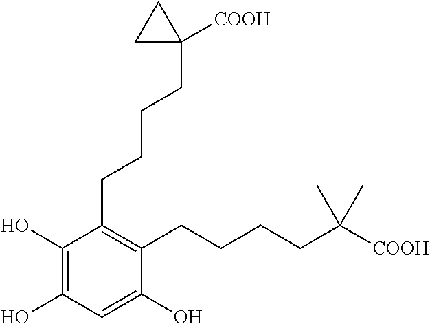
C1(O)=C(O)C=C(O)C(CCCCC([COOH])(C)C)=C1CCCCC1([COOH])CC1
